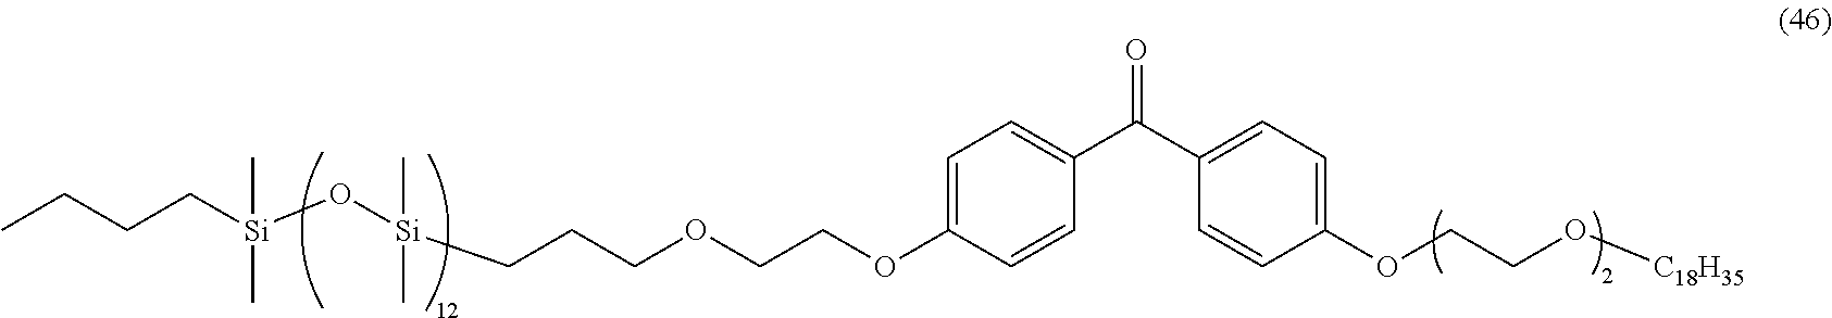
CCCC[Si](O[Si](C)(C)CCCOCCOC1=CC=C(C(C2=CC=C(OCCO[C18H35])C=C2)=O)C=C1)(C)C
